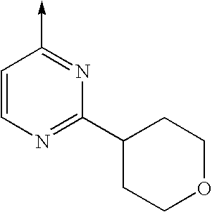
C1=CN=C(C2CCOCC2)N=C1->C
